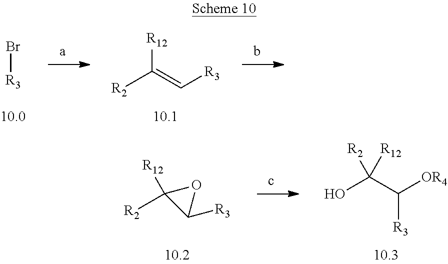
[R2]C(=C[R3])[R12].Br[R3].OC(C([OR4])[R3])([R2])[R12].C1([R3])OC1([R12])[R2]
